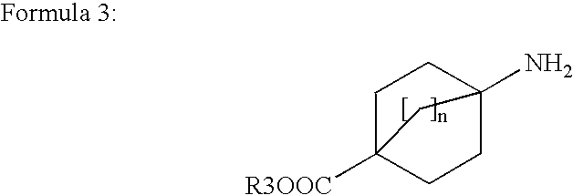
NC12CCC([R3OOC])(CC1)C2
